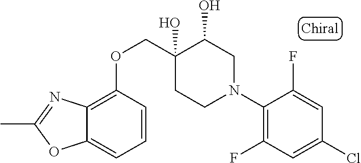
C1(N2CC(O)C(O)(COC3=C4C(=CC=C3)OC(C)=N4)CC2)=C(F)C=C(Cl)C=C1F
